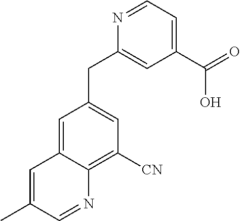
C1(C(=O)O)=CC=NC(CC2=CC([CN])=C3C(=C2)C=C(C)C=N3)=C1
